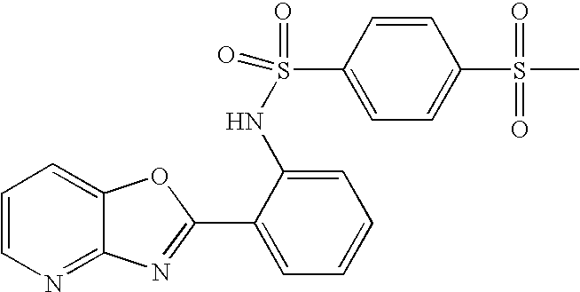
C12=NC=CC=C1OC(C1=CC=CC=C1NS(=O)(C1=CC=C(S(C)(=O)=O)C=C1)=O)=N2
